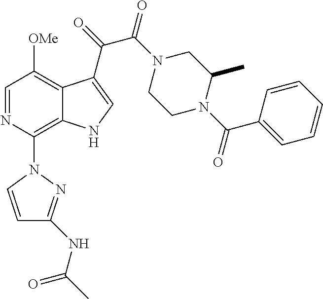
C1=NC(N2C=CC(NC(C)=O)=N2)=C2C(=C1[OMe])C(C(=O)C(N1CCN(C(C3=CC=CC=C3)=O)C(C)C1)=O)=CN2
